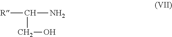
[R]C(N)CO
